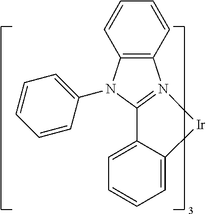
C12=N(C3=C(N1C1=CC=CC=C1)C=CC=C3)[Ir]C1=CC=CC=C21
